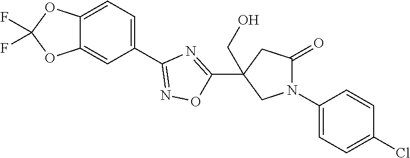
C12=CC=C(C3=NOC(C4(CO)CN(C5=CC=C(Cl)C=C5)C(=O)C4)=N3)C=C1OC(F)(F)O2
